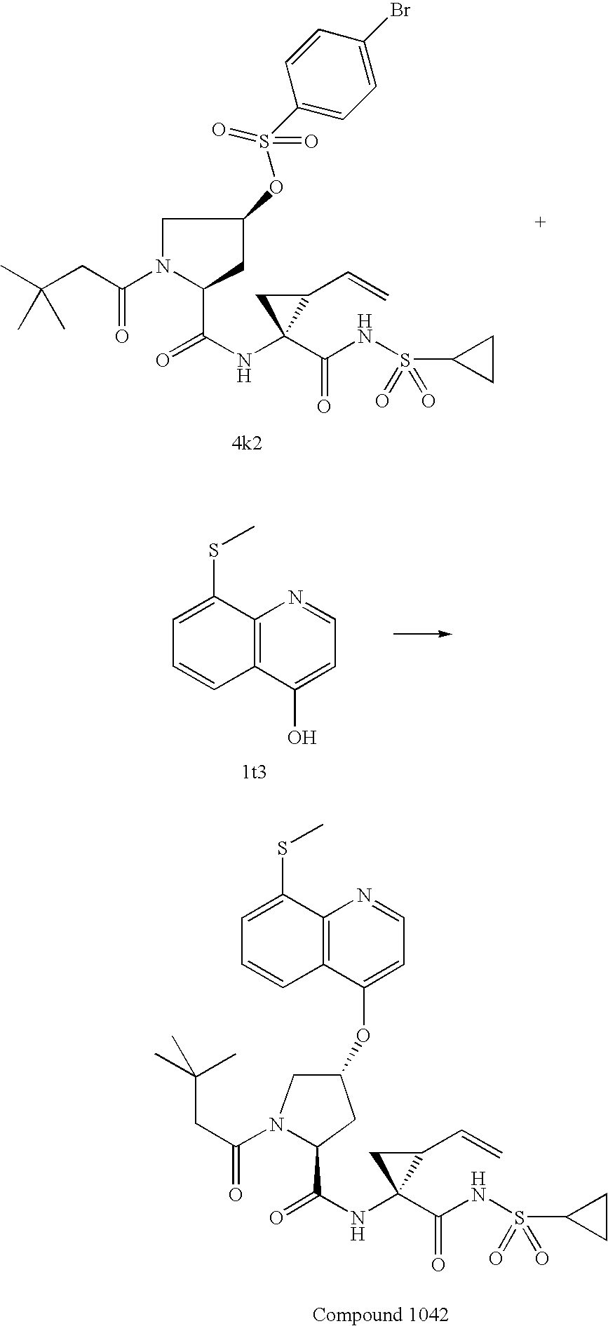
C(NS(=O)(=O)C1CC1)(=O)C1(NC(C2N(C(CC(C)(C)C)=O)CC(OS(C3=CC=C(Br)C=C3)(=O)=O)C2)=O)C(C=C)C1.OC1=CC=NC2=C1C=CC=C2SC.C(NS(=O)(=O)C1CC1)(=O)C1(NC(C2N(C(CC(C)(C)C)=O)CC(OC3=CC=NC4=C3C=CC=C4SC)C2)=O)C(C=C)C1
